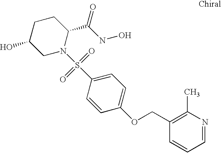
C1C(O)CN(S(C2=CC=C(OCC3=C(C)N=CC=C3)C=C2)(=O)=O)C(C(NO)=O)C1
